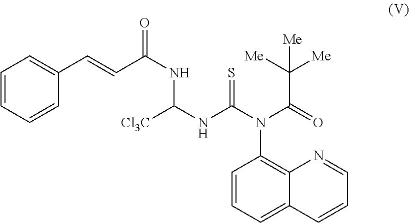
C1(N(C(NC(NC(C=CC2=CC=CC=C2)=O)[Cl3C])=S)C(=O)C([Me])([Me])[Me])=C2C(=CC=C1)C=CC=N2
